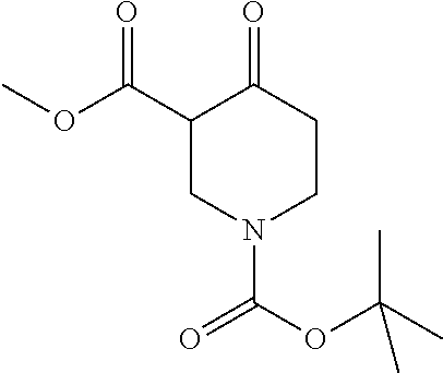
C1(C(OC)=O)CN(C(=O)OC(C)(C)C)CCC1=O
